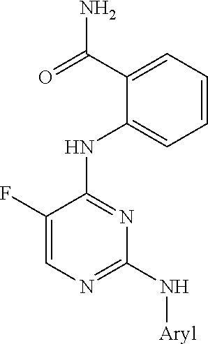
C1(C(=O)N)=CC=CC=C1NC1=NC(N[Aryl])=NC=C1F
